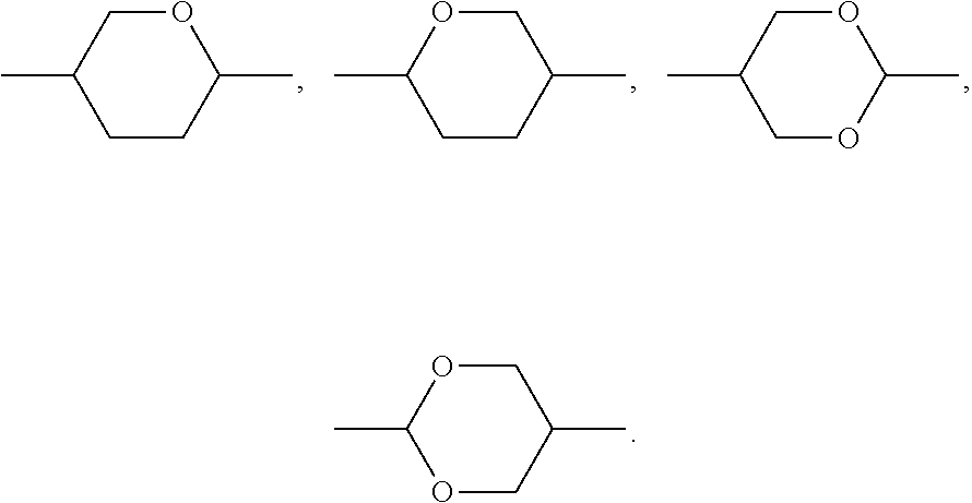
CC1CCC(C)OC1.CC1CCC(C)CO1.CC1COC(C)OC1.CC1OCC(C)CO1
